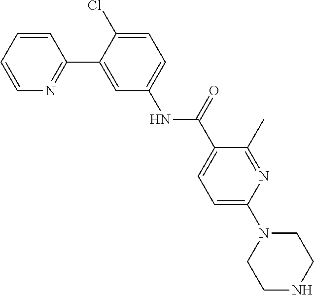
N1(C2=CC=C(C(NC3=CC=C(Cl)C(C4=NC=CC=C4)=C3)=O)C(C)=N2)CCNCC1
